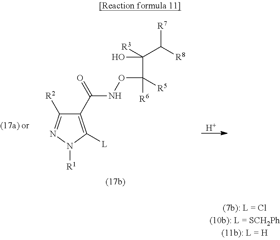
C1(C(NOC([R6])(C(O)(C([R8])[R7])[R3])[R5])=O)=C([L])N([R1])N=C1[R2].[H]
